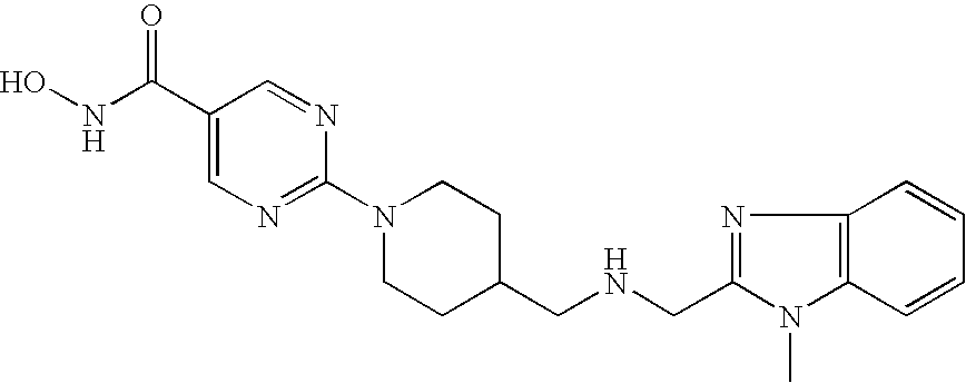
ONC(C1=CN=C(N2CCC(CNCC3=NC4=C(N3C)C=CC=C4)CC2)N=C1)=O
